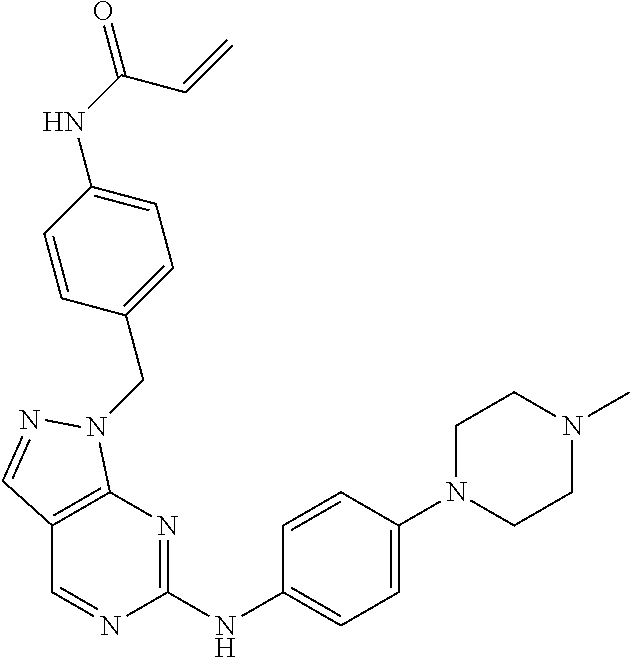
C1(NC2=NC3=C(C=N2)C=NN3CC2=CC=C(NC(=O)C=C)C=C2)=CC=C(N2CCN(C)CC2)C=C1
